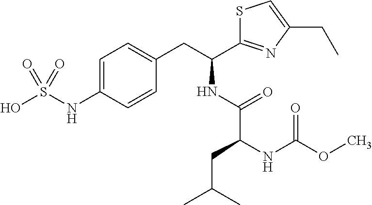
C1=C(NS(O)(=O)=O)C=CC(CC(C2=NC(CC)=CS2)NC(C(CC(C)C)NC(OC)=O)=O)=C1
